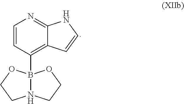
C1=CC(B23N(CCO2)CCO3)=C2C(=N1)NC=C2
